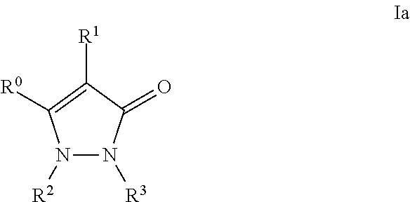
N1([R2])N([R3])C(=O)C([R1])=C1[R0]
